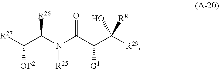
[R27]C(C(N(C(C(C([R29])(O)[R8])[G1])=O)[R25])[R26])[OP2]
